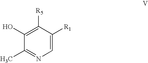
C1(O)=C([R5])C([R1])=CN=C1C
